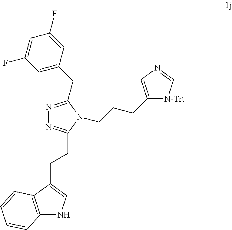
N1=C(CC2=CC(F)=CC(F)=C2)N(CCCC2=CN=C[N-Trt]2)C(CCC2=CNC3=C2C=CC=C3)=N1
